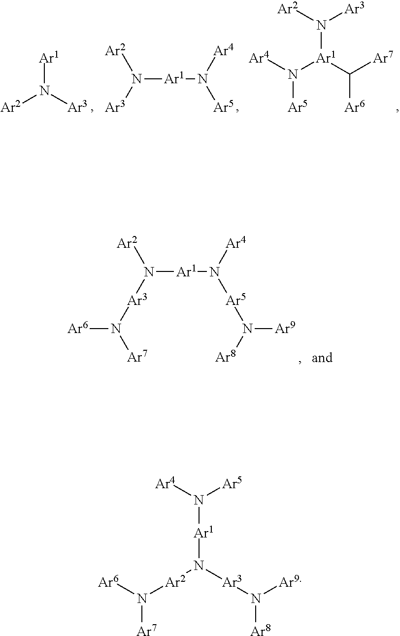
[Ar2]N([Ar3])[Ar1].N([Ar1]N([Ar4])[Ar5])([Ar3])[Ar2].[Ar2]N([Ar3])[Ar1](C([Ar7])[Ar6])N([Ar4])[Ar5].N([Ar1]N([Ar4])[Ar5]N([Ar9])[Ar8])([Ar3]N([Ar7])[Ar6])[Ar2].[Ar4]N([Ar5])[Ar1]N([Ar2]N([Ar6])[Ar7])[Ar3]N([Ar9])[Ar8]
